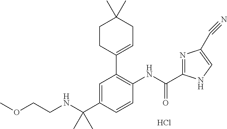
Cl.C(NC1=C(C2=CCC(C)(C)CC2)C=C(C(NCCOC)(C)C)C=C1)(=O)C1=NC(C#N)=CN1
